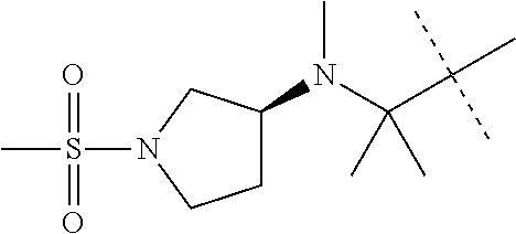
C(C(C)(C)C)(C)(C)N(C)C1CCN(S(C)(=O)=O)C1
